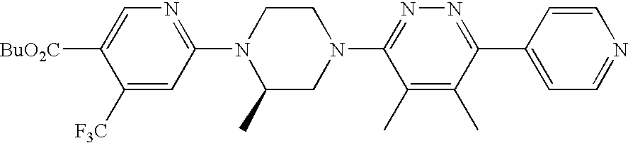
C1([F3C])=CC(N2C(C)CN(C3=NN=C(C4=CC=NC=C4)C(C)=C3C)CC2)=NC=C1[BuO2C]
